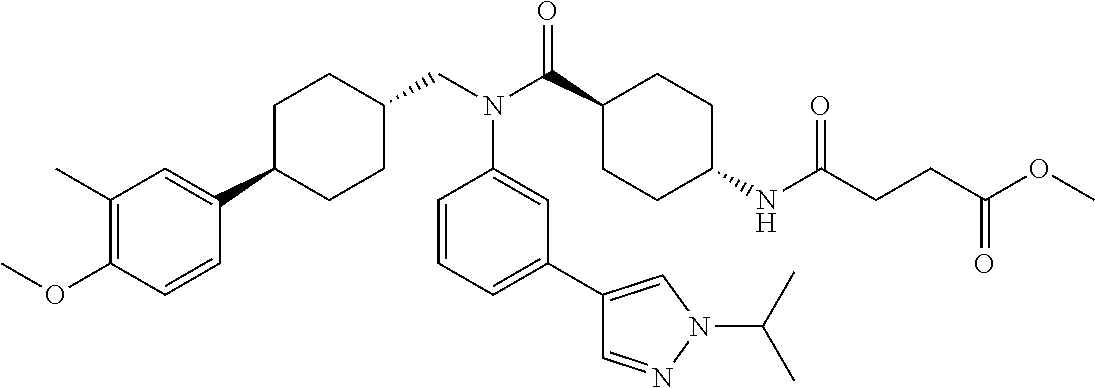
C1(C)=C(OC)C=CC(C2CCC(CN(C(C3CCC(NC(CCC(OC)=O)=O)CC3)=O)C3=CC(C4=CN(C(C)C)N=C4)=CC=C3)CC2)=C1
